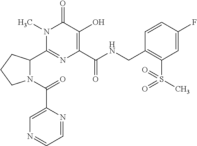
N1(C(=O)C2=CN=CC=N2)C(C2=NC(C(NCC3=C(S(C)(=O)=O)C=C(F)C=C3)=O)=C(O)C(=O)N2C)CCC1
